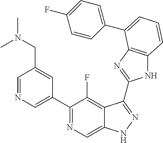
C1=NC=C(C2=NC=C3C(=C2F)C(C2=NC4=C(N2)C=CC=C4C2=CC=C(F)C=C2)=NN3)C=C1CN(C)C
